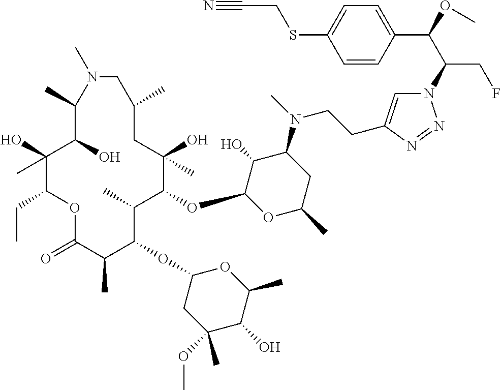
C1(O)(C)C(CC)OC(=O)C(C)C(OC2CC(OC)(C)C(O)C(C)O2)C(C)C(OC2OC(C)CC(N(C)CCC3=CN(C(C(OC)C4=CC=C(SCC#N)C=C4)CF)N=N3)C2O)C(O)(C)CC(C)CN(C)C(C)C1O
